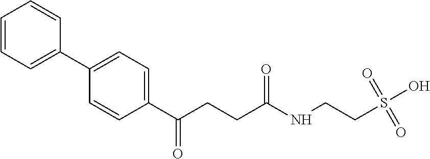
C1=C(C2=CC=C(C(CCC(=O)NCCS(O)(=O)=O)=O)C=C2)C=CC=C1
